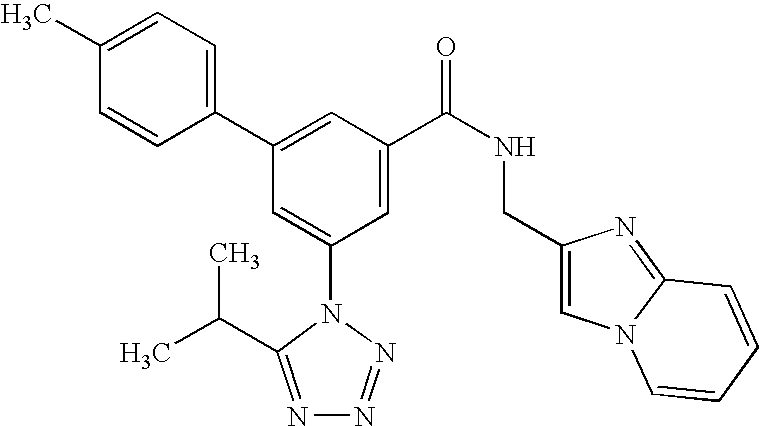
C1(C2=CC(C(NCC3=CN4C(=N3)C=CC=C4)=O)=CC(N3C(C(C)C)=NN=N3)=C2)=CC=C(C)C=C1
